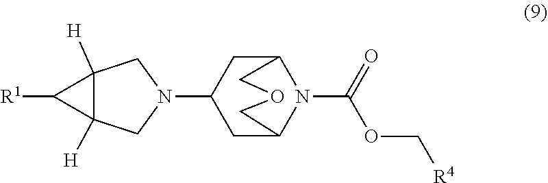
[R4]COC(=O)N1C2CC(N3CC4([H])C([R1])C4([H])C3)CC1COC2
